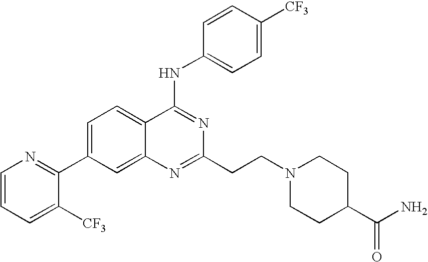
C1=CC=C([CF3])C(C2=CC=C3C(=C2)N=C(CCN2CCC(C(N)=O)CC2)N=C3NC2=CC=C([CF3])C=C2)=N1
